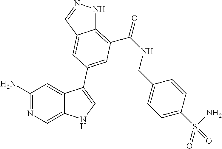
C1(N)=NC=C2C(=C1)C(C1=CC(C(=O)NCC3=CC=C(S(=O)(=O)N)C=C3)=C3NN=CC3=C1)=CN2
